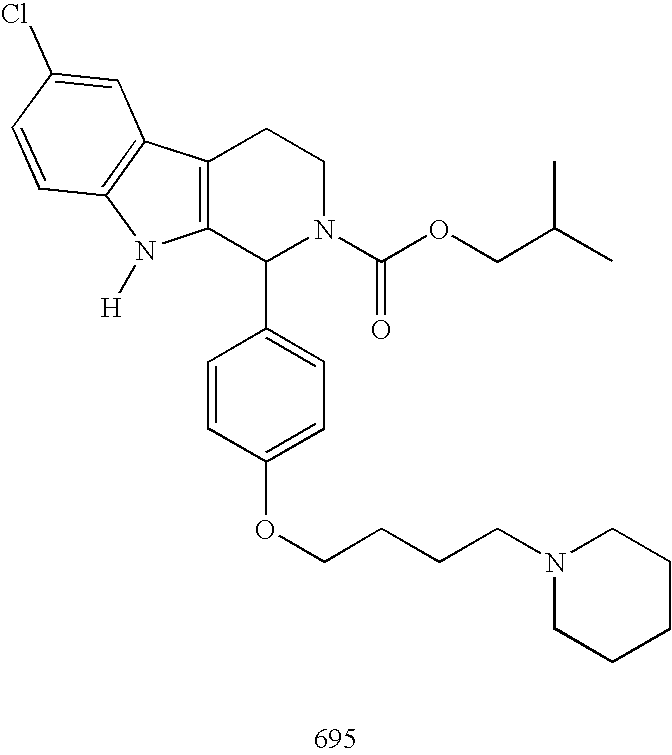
C12=C(C(C3=CC=C(OCCCCN4CCCCC4)C=C3)N(C(OCC(C)C)=O)CC1)N([H])C1=C2C=C(Cl)C=C1
